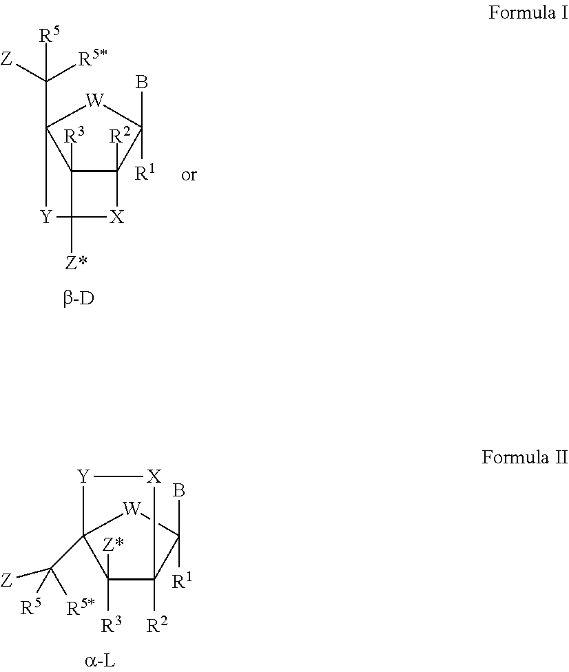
C12([R3])C3([R2])C(B)([R1])[W]C1(C([Z])([R5*])[R5])[Y]C2([Z*])[X]3.C1([Z*])([R3])C2([R2])C(B)([R1])[W]C1(C([R5*])([Z])[R5])[Y][X]2
